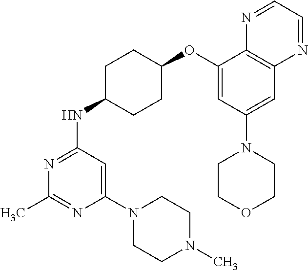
C1(OC2CCC(NC3=NC(C)=NC(N4CCN(C)CC4)=C3)CC2)=CC(N2CCOCC2)=CC2=C1N=CC=N2
